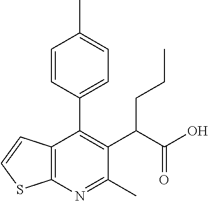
C12=C(N=C(C)C(C(C(O)=O)CCC)=C1C1=CC=C(C)C=C1)SC=C2
